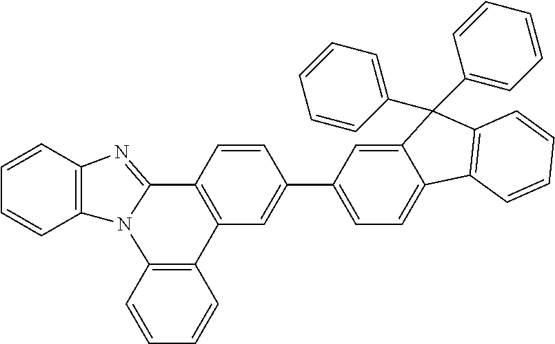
C1=CC2=C(C=C1)N1C(=NC3=C1C=CC=C3)C1=C2C=C(C2=CC=C3C(=C2)C(C2=CC=CC=C2)(C2=CC=CC=C2)C2=C3C=CC=C2)C=C1
